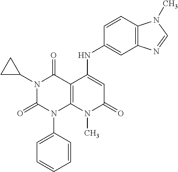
C1=CC(N2C3=C(C(=O)N(C4CC4)C2=O)C(NC2=CC4=C(C=C2)N(C)C=N4)=CC(=O)N3C)=CC=C1
